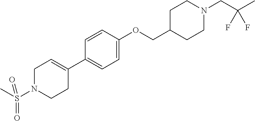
C1N(S(C)(=O)=O)CCC(C2=CC=C(OCC3CCN(CC(C)(F)F)CC3)C=C2)=C1
